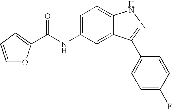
N(C1=CC=C2C(=C1)C(C1=CC=C(F)C=C1)=NN2)C(=O)C1=CC=CO1
